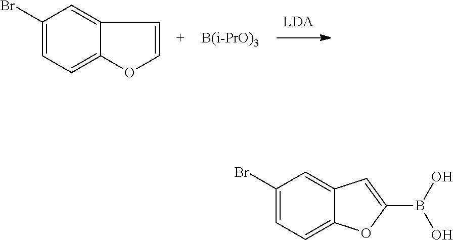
[B(i-PrO)3].C1(Br)=CC=C2C(=C1)C=CO2.C1(Br)=CC=C2C(=C1)C=C(B(O)O)O2
